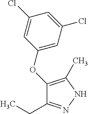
C1(OC2=C(C)NN=C2CC)=CC(Cl)=CC(Cl)=C1
